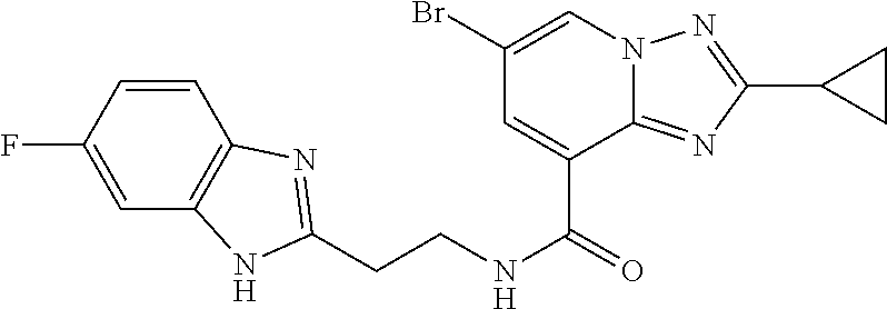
C1=CC(F)=CC2=C1N=C(CCNC(=O)C1=CC(Br)=CN3C1=NC(C1CC1)=N3)N2
